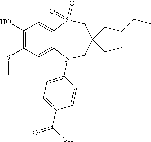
OC1=C(SC)C=C2C(=C1)S(=O)(=O)CC(CC)(CCCC)CN2C1=CC=C(C(O)=O)C=C1
